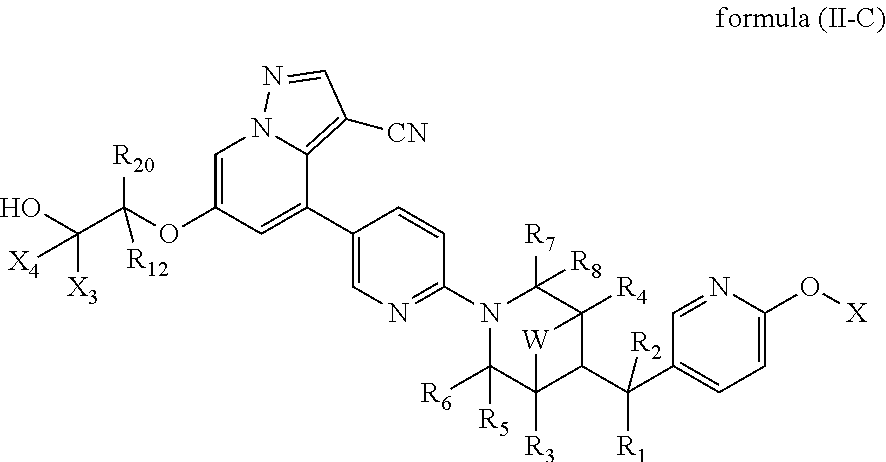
C1=C(OC(C(O)([X3])[X4])([R20])[R12])C=C(C2=CN=C(N3C([R7])([R8])C4([R4])C(C(C5=CC=C(O[X])N=C5)([R1])[R2])C([R3])(C3([R5])[R6])[W]4)C=C2)C2=C([CN])C=NN12
